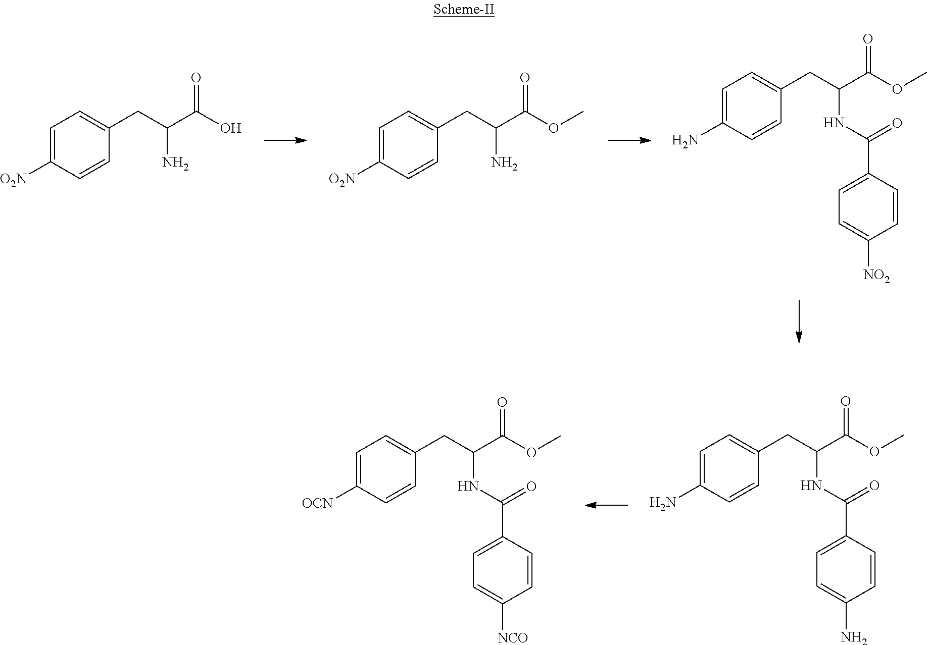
C1=C([O2N])C=CC(CC(C(O)=O)N)=C1.C1=C([O2N])C=CC(CC(C(OC)=O)N)=C1.C1=C(N)C=CC(CC(C(OC)=O)NC(C2=CC=C([NO2])C=C2)=O)=C1.C1=C(N)C=CC(CC(C(OC)=O)NC(C2=CC=C(N)C=C2)=O)=C1.C1=C([OCN])C=CC(CC(C(OC)=O)NC(C2=CC=C([NCO])C=C2)=O)=C1
